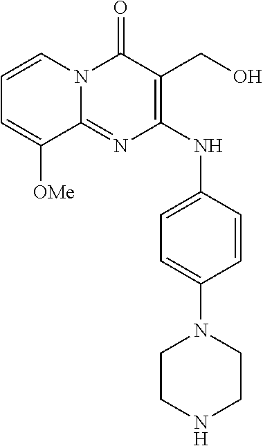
C12=NC(NC3=CC=C(N4CCNCC4)C=C3)=C(CO)C(=O)N1C=CC=C2[OMe]
